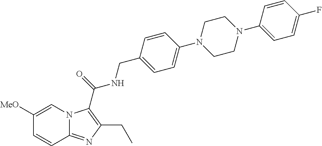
C1([MeO])=CN2C(=NC(CC)=C2C(=O)NCC2=CC=C(N3CCN(C4=CC=C(F)C=C4)CC3)C=C2)C=C1
